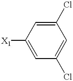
C1([X1])=CC(Cl)=CC(Cl)=C1
